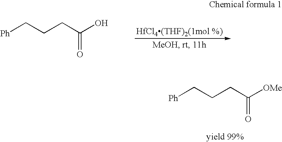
[Ph]CCCC([OMe])=O.[Ph]CCCC(O)=O
